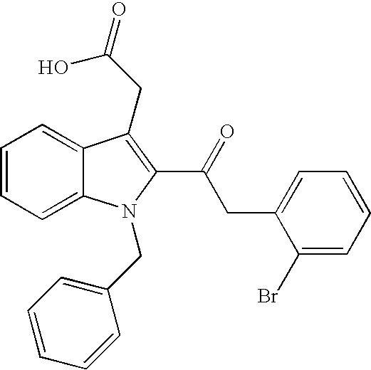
C1=CC=C2C(=C1)C(CC(=O)O)=C(C(=O)CC1=CC=CC=C1Br)N2CC1=CC=CC=C1
